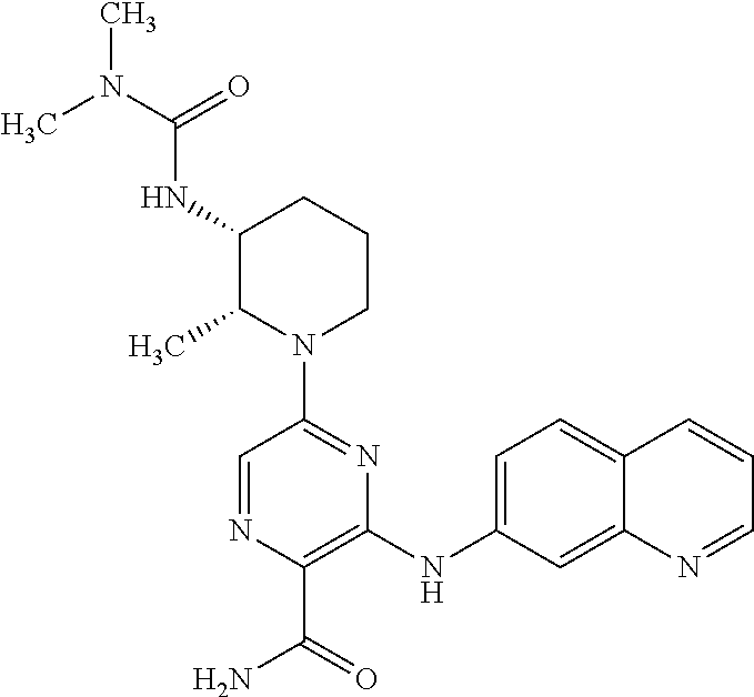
C1(NC2=CC=C3C(=C2)N=CC=C3)=C(C(=O)N)N=CC(N2CCCC(NC(N(C)C)=O)C2C)=N1
